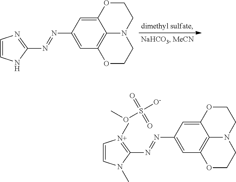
C12=CC(N=NC3=NC=CN3)=CC3=C1N(CCO2)CCO3.C12=CC(N=NC3=[N+](C)C=CN3C)=CC3=C1N(CCO2)CCO3.COS([O-])(=O)=O
